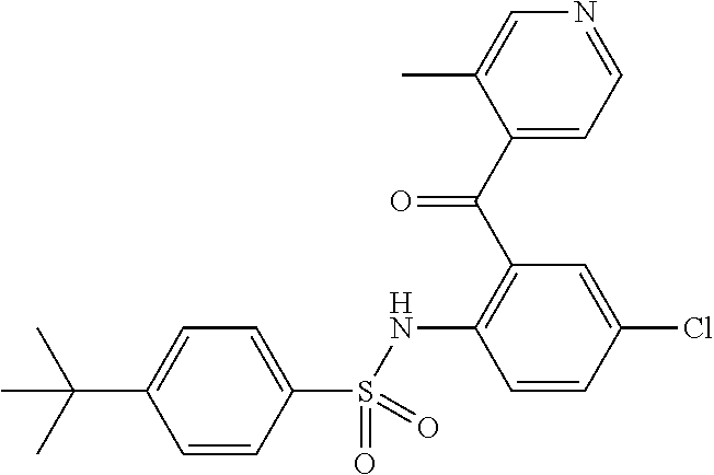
C1=CC(Cl)=CC(C(C2=CC=NC=C2C)=O)=C1NS(C1=CC=C(C(C)(C)C)C=C1)(=O)=O
